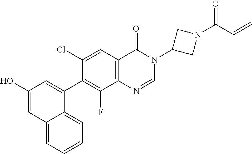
C1(O)=CC2=CC=CC=C2C(C2=C(F)C3=C(C=C2Cl)C(=O)N(C2CN(C(C=C)=O)C2)C=N3)=C1
